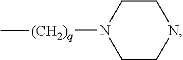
C1CNCCN1[(CH2)q]C
